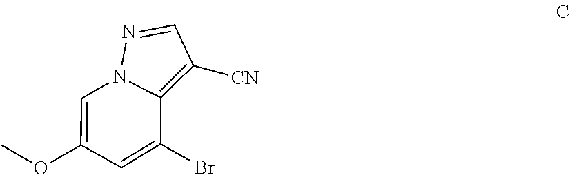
C1(OC)=CN2C(=C([CN])C=N2)C(Br)=C1
